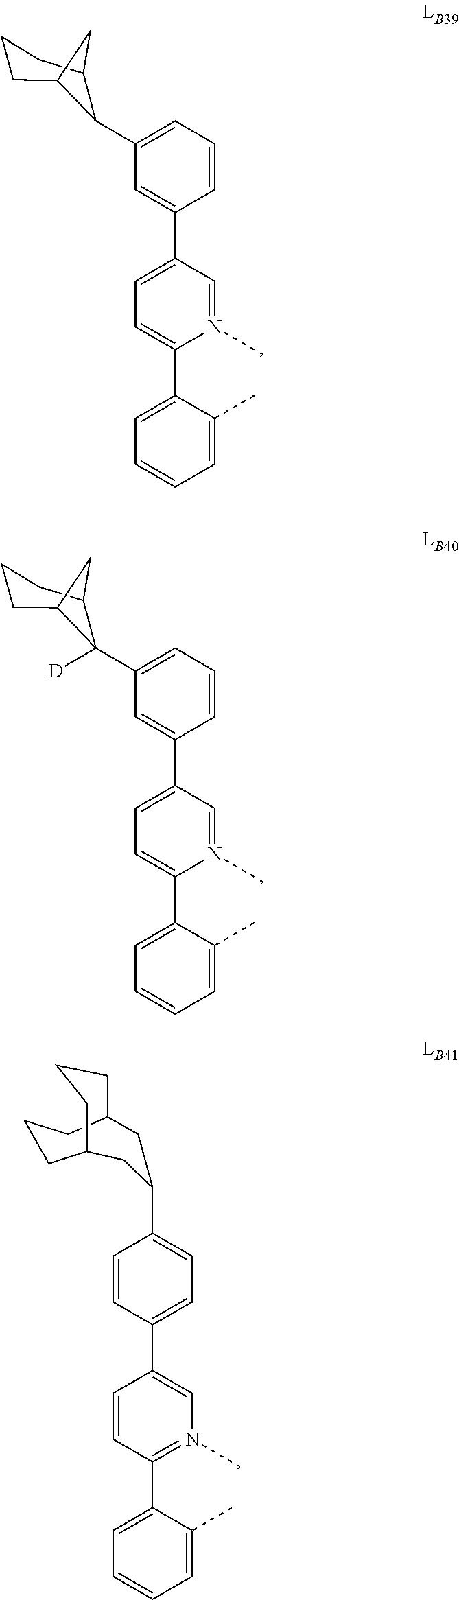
C1(C2C3CCCC2C3)=CC=CC(C2=CC=C(C3=CC=CC=C3C)N(C)=C2)=C1.C1(C2([D])C3CCCC2C3)=CC=CC(C2=CC=C(C3=CC=CC=C3C)N(C)=C2)=C1.C1=CC(C2=CN(C)=C(C3=CC=CC=C3C)C=C2)=CC=C1C1CC2CCCC(CCC2)C1
